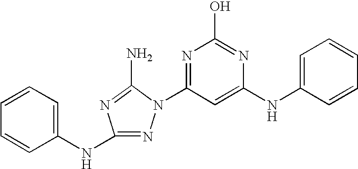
N1=C(NC2=CC=CC=C2)N=C(N)N1C1=NC(O)=NC(NC2=CC=CC=C2)=C1
